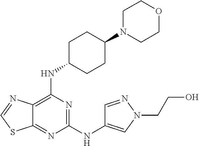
C1(NC2=CN(CCO)N=C2)=NC(NC2CCC(N3CCOCC3)CC2)=C2C(=N1)SC=N2
